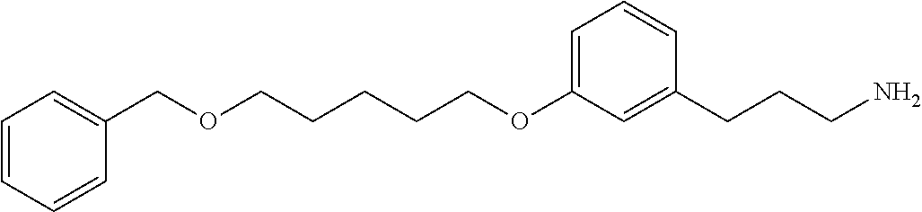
C(COC1=CC=CC(CCCN)=C1)CCCOCC1=CC=CC=C1
